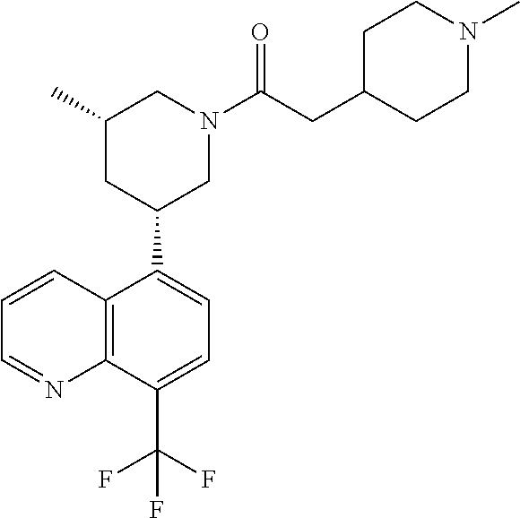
CC1CC(C2=CC=C(C(F)(F)F)C3=C2C=CC=N3)CN(C(CC2CCN(C)CC2)=O)C1
